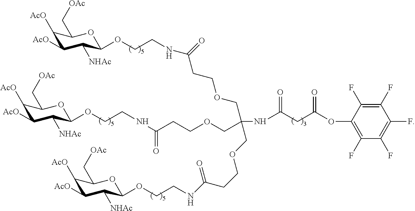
C1([AcO])C([AcO])C([NHAc])C(OCCNC(CCOCC(NC(=O)CC(=O)OC2=C(F)C(F)=C(F)C(F)=C2F)(COCCC(NCCOC2C([NHAc])C([AcO])C([AcO])C(C[OAc])O2)=O)COCCC(NCCOC2C([NHAc])C([AcO])C([AcO])C(C[OAc])O2)=O)=O)OC1C[OAc]
